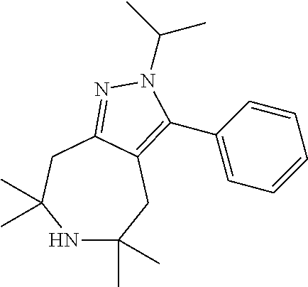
N1C(C)(C)CC2=C(C3=CC=CC=C3)N(C(C)C)N=C2CC1(C)C
